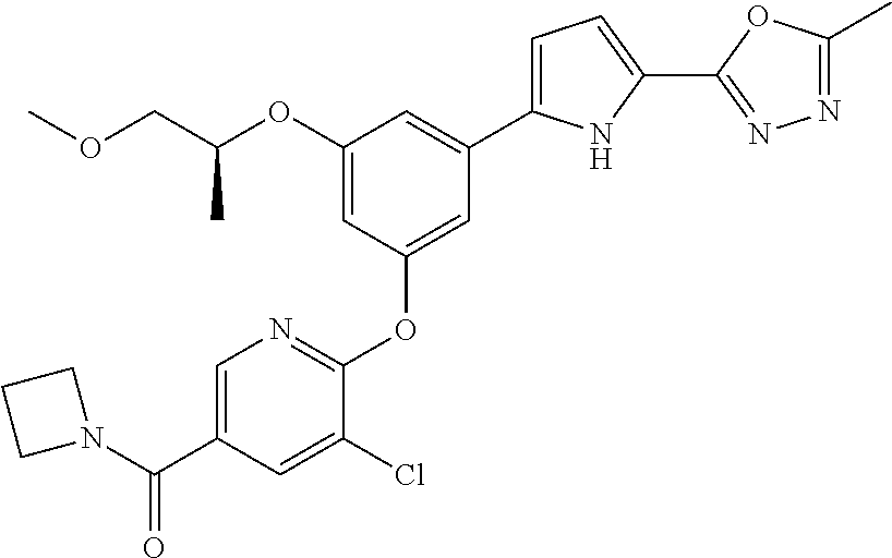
C1(OC(COC)C)=CC(OC2=NC=C(C(=O)N3CCC3)C=C2Cl)=CC(C2=CC=C(C3=NN=C(C)O3)N2)=C1
